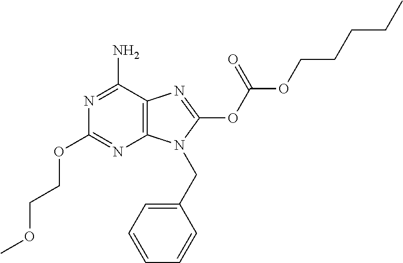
NC1=NC(OCCOC)=NC2=C1N=C(OC(OCCCCC)=O)N2CC1=CC=CC=C1
